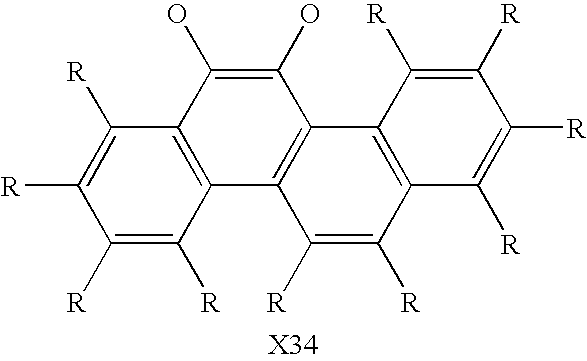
C12=C(C(O)=C(O)C3=C1C([R])=C([R])C1=C3C([R])=C([R])C([R])=C1[R])C([R])=C([R])C([R])=C2[R]
